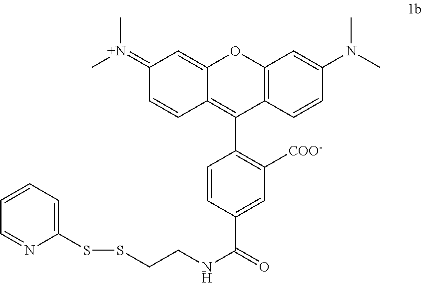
C12=C(C=CC(N(C)C)=C1)C(C1=C([COO-])C=C(C(=O)NCCSSC3=CC=CC=N3)C=C1)=C1C(=CC(=[N+](C)C)C=C1)O2
